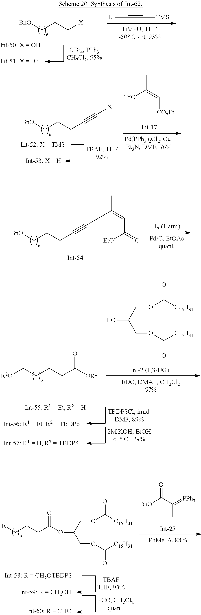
[BnO]CCC[X].[Li]C#C[TMS].[BnO]CCCC#C[X].CC(=C[CO2Et])[TfO].[BnO]CCCC#CCC(C)=CC(=O)[EtO].[R2O]CCC(CC([OR1])=O)C.OC(COC([C15H31])=O)COC([C15H31])=O.[R]CC(CC(=O)OC(COC([C15H31])=O)COC([C15H31])=O)C.[BnO]C(=O)C(C)=[PPh3]
